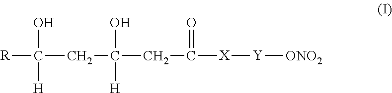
[R]C(CC(CC(=O)[X][Y][ONO2])(O)[H])(O)[H]
